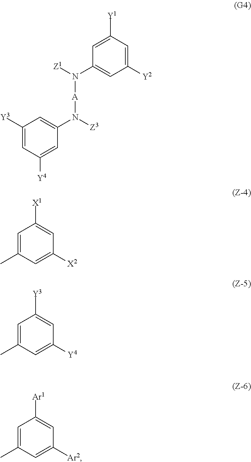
C1(N([Z1])[A]N(C2=CC([Y3])=CC([Y4])=C2)[Z3])=CC([Y2])=CC([Y1])=C1.C1=C(C)C=C([X2])C=C1[X1].C1=C(C)C=C([Y4])C=C1[Y3].C1=C(C)C=C([Ar2])C=C1[Ar1]
